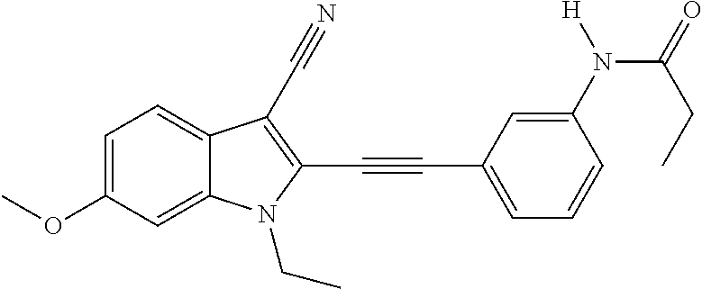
C1=C(OC)C=C2C(=C1)C(C#N)=C(C#CC1=CC=CC(N(C(=O)CC)[H])=C1)N2CC
